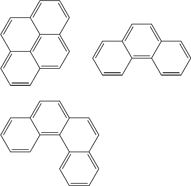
C12=CC=C3C4=C1C(=CC=C2)C=CC4=CC=C3.C12=C3C(=CC=C1C=CC=C2)C=CC=C3.C12=C3C(=CC=C1C=CC=C2)C=CC1=CC=CC=C31
